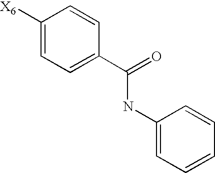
C1([X6])=CC=C(C(=O)NC2=CC=CC=C2)C=C1
